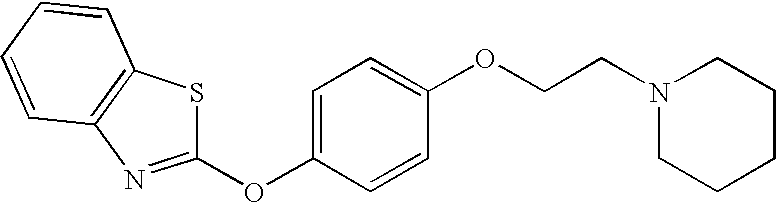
C1=CC=CC2=C1N=C(OC1=CC=C(OCCN3CCCCC3)C=C1)S2
